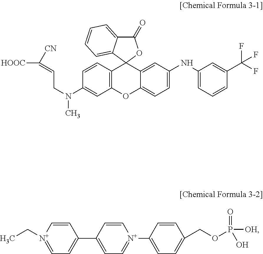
C(CN(C1=CC2=C(C=C1)C1(C3=CC(NC4=CC=CC(C(F)(F)F)=C4)=CC=C3O2)OC(=O)C2=CC=CC=C12)C)=C([CN])[HOOC].C1=C[N+](CC)=CC=C1C1=CC=[N+](C2=CC=C(COP(=O)([OH])O)C=C2)C=C1
